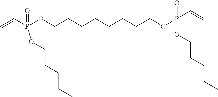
C=CP(OCCCCCCCCOP(=O)(OCCCCC)C=C)(=O)OCCCCC
